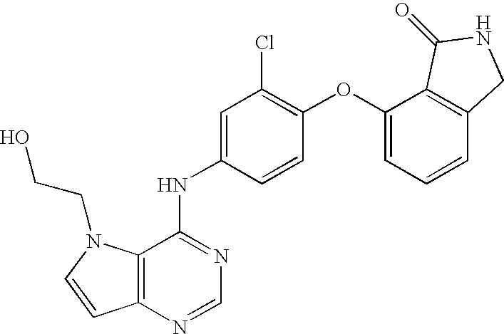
C1=C(NC2=NC=NC3=C2N(CCO)C=C3)C=CC(OC2=CC=CC3=C2C(=O)NC3)=C1Cl
